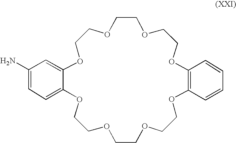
O1C2=CC=C(N)C=C2OCCOCCOCCOC2=C(OCCOCCOCC1)C=CC=C2
